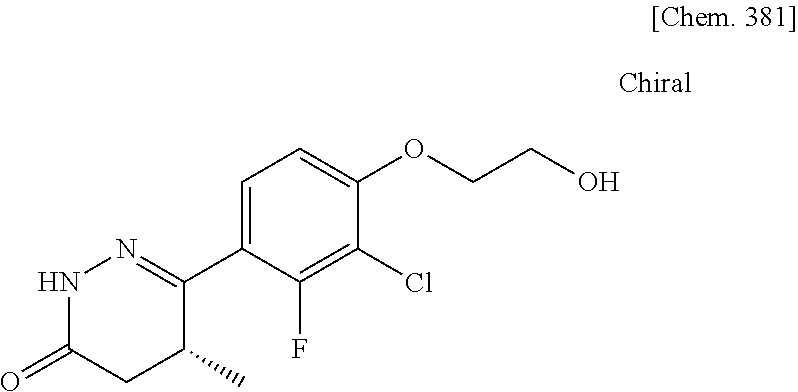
N1C(=O)CC(C)C(C2=CC=C(OCCO)C(Cl)=C2F)=N1
